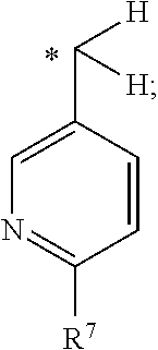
C1=CC(C([H])[H])=CN=C1[R7]
